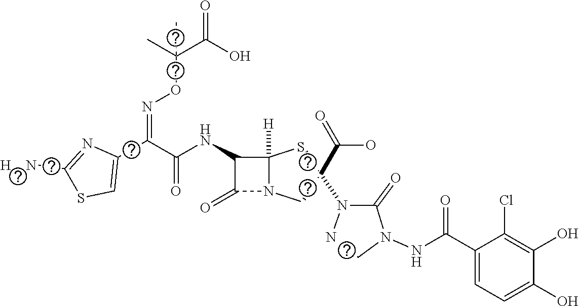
C(=O)(NC1C(=O)N2C1([H])SC(C(=O)O)(N1NCN(NC(C3=CC=C(O)C(O)=C3Cl)=O)C1=O)C2)C(C1=CSC([H    N])=N1)=NOC(C(O)=O)(C)C
